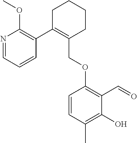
C1C(C2=C(OC)N=CC=C2)=C(COC2=C(C=O)C(O)=C(C)C=C2)CCC1
